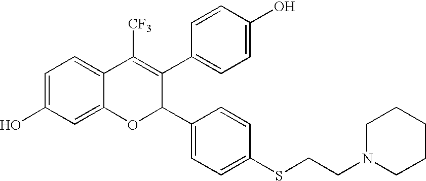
C1=C(O)C=C2C(=C1)C([CF3])=C(C1=CC=C(O)C=C1)C(C1=CC=C(SCCN3CCCCC3)C=C1)O2
